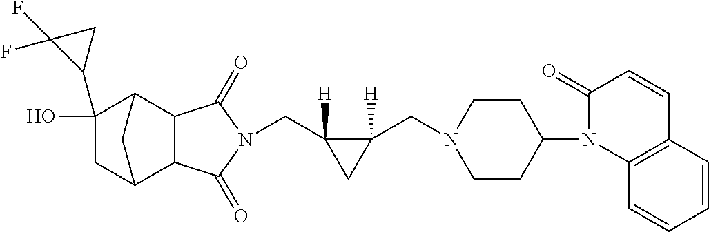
C(C1([H])C(CN2CCC(N3C4=C(C=CC3=O)C=CC=C4)CC2)([H])C1)N1C(=O)C2C3CC(O)(C4CC4(F)F)C(C2C1=O)C3
